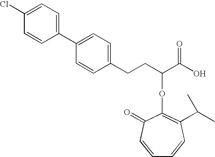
C1(C2=CC=C(Cl)C=C2)=CC=C(CCC(C(O)=O)OC2=C(C(C)C)C=CC=CC2=O)C=C1
